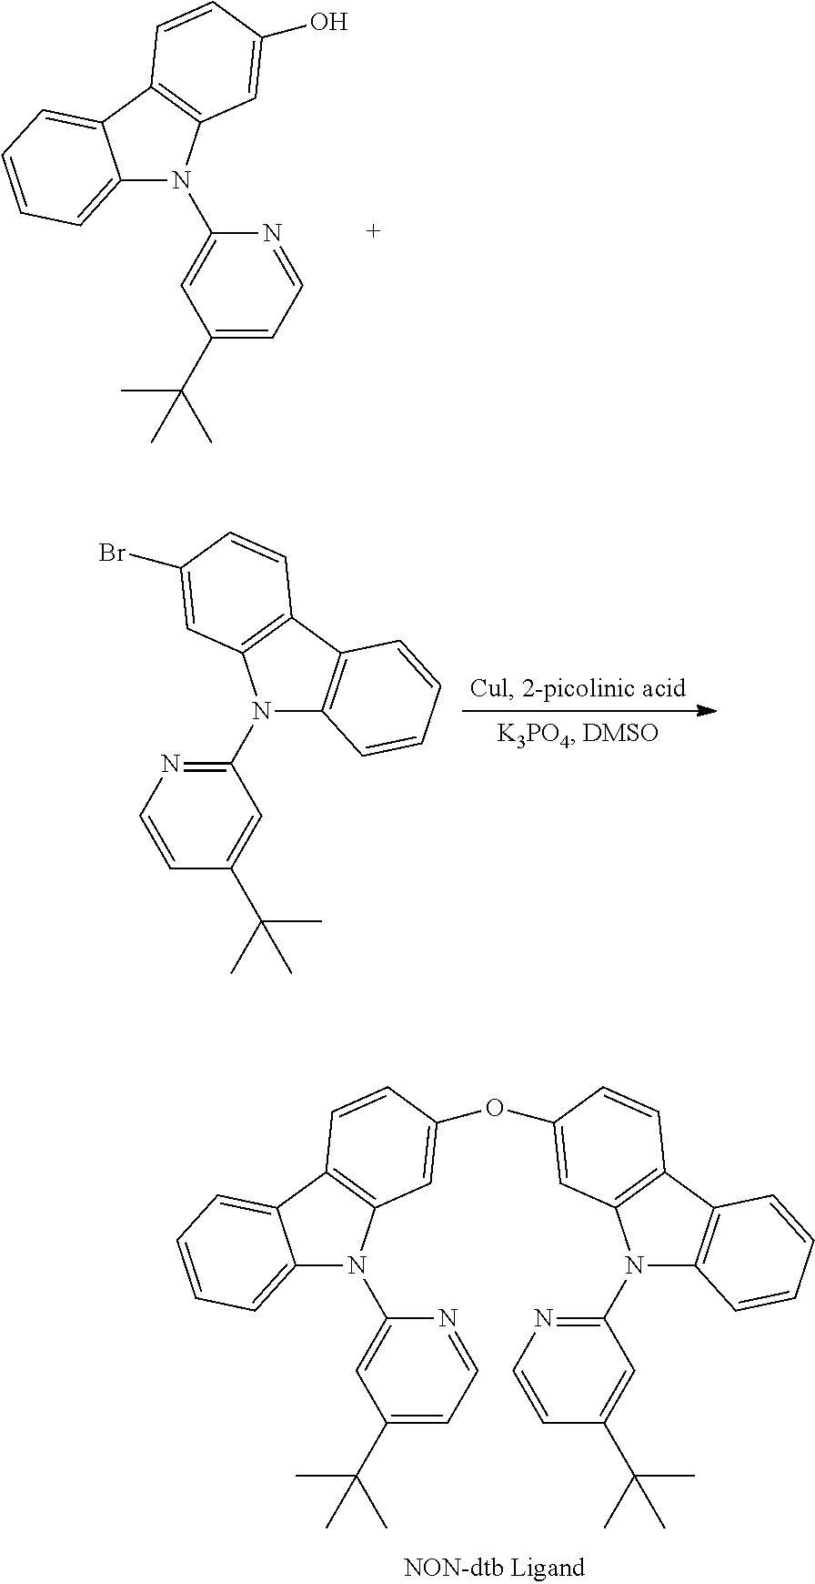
C12=CC=CC=C1C1=C(N2C2=CC(C(C)(C)C)=CC=N2)C=C(O)C=C1.C12=C(C3=C(N1C1=NC=CC(C(C)(C)C)=C1)C=C(Br)C=C3)C=CC=C2.C12=CC=CC=C1C1=C(N2C2=CC(C(C)(C)C)=CC=N2)C=C(OC2=CC3=C(C4=C(N3C3=NC=CC(C(C)(C)C)=C3)C=CC=C4)C=C2)C=C1
